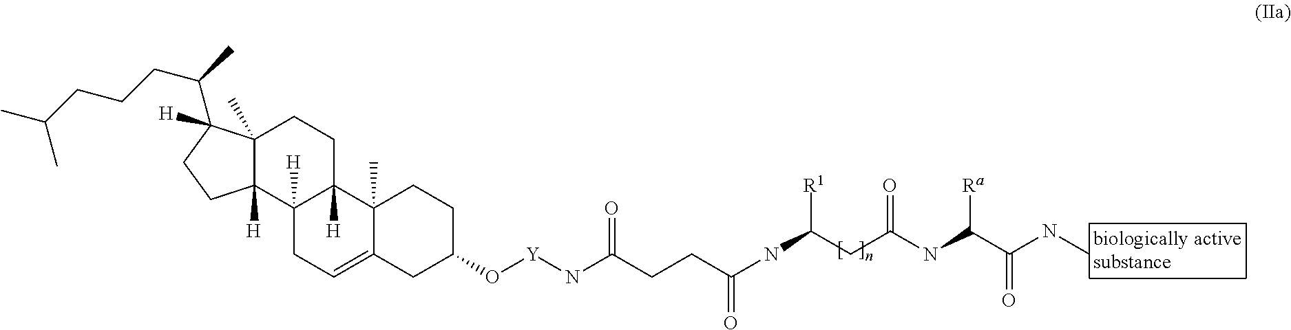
C(CCC(NC(CC(NC(C(NC)=O)[Ra])=O)[R1])=O)(=O)N[Y]OC1CC2=CCC3([H])C4([H])C(C)(CCC3([H])C2(C)CC1)C(C(C)CCCC(C)C)([H])CC4
